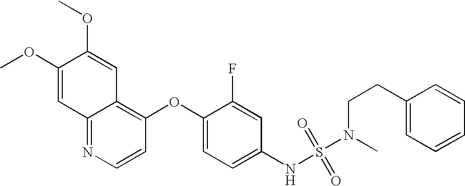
C1(OC)=CC2=NC=CC(OC3=CC=C(NS(=O)(=O)N(C)CCC4=CC=CC=C4)C=C3F)=C2C=C1OC
